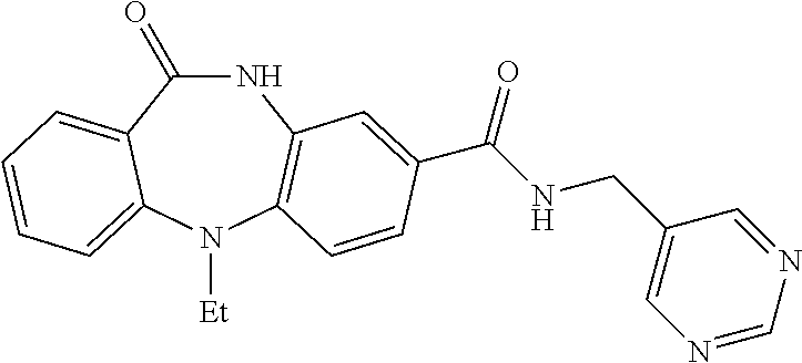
C1(=O)NC2=C(N([Et])C3=CC=CC=C13)C=CC(C(NCC1=CN=CN=C1)=O)=C2
